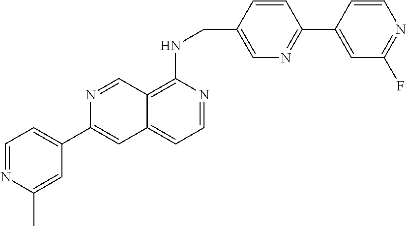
C1=C(C2=CC3=CC=NC(NCC4=CN=C(C5=CC(F)=NC=C5)C=C4)=C3C=N2)C=C(C)N=C1
